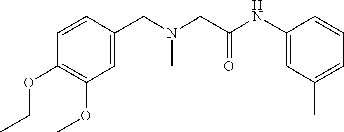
C1(OCC)=C(OC)C=C(CN(CC(NC2=CC(C)=CC=C2)=O)C)C=C1
